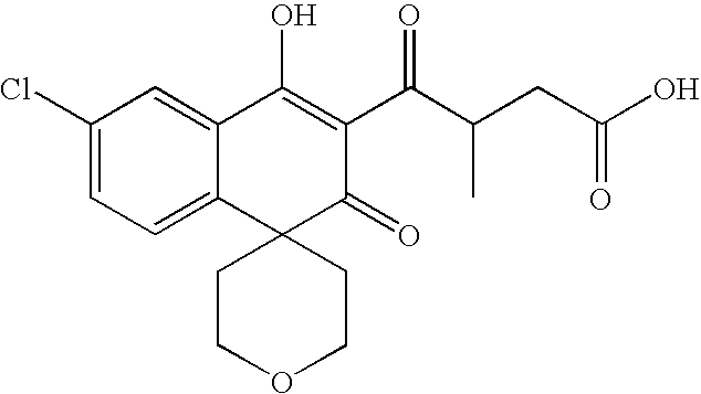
C1(Cl)=CC=C2C(=C1)C(O)=C(C(C(CC(O)=O)C)=O)C(=O)C21CCOCC1
